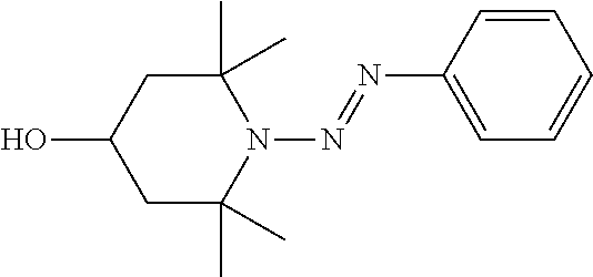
C1(C)(C)CC(O)CC(C)(C)N1N=NC1=CC=CC=C1
